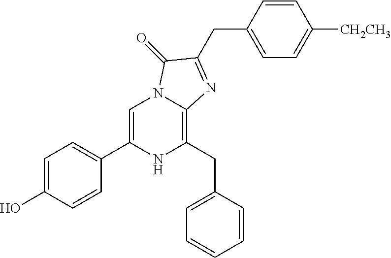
C1=C(O)C=CC(C2=CN3C(=C(CC4=CC=CC=C4)N2)N=C(CC2=CC=C([CH2CH3])C=C2)C3=O)=C1
